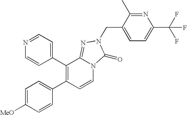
N1=CC=C(C2=C(C3=CC=C([MeO])C=C3)C=CN3C2=NN(CC2=CC=C(C(F)(F)F)N=C2C)C3=O)C=C1
